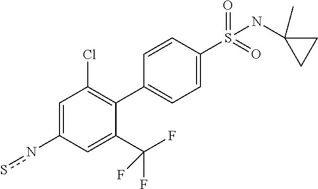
C1=C(ns)C=C(C(F)(F)F)C(C2=CC=C(S(=O)(=O)NC3(C)CC3)C=C2)=C1Cl
